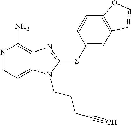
N1=CC=C2C(=C1N)N=C(SC1=CC3=C(C=C1)OC=C3)N2CCCC#C
